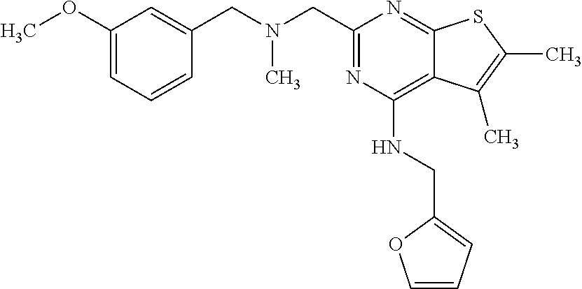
C1(OC)=CC=CC(CN(CC2=NC(NCC3=CC=CO3)=C3C(=N2)SC(C)=C3C)C)=C1
